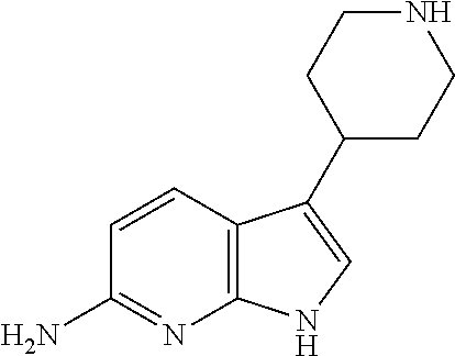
C12=C(C=CC(N)=N1)C(C1CCNCC1)=CN2
